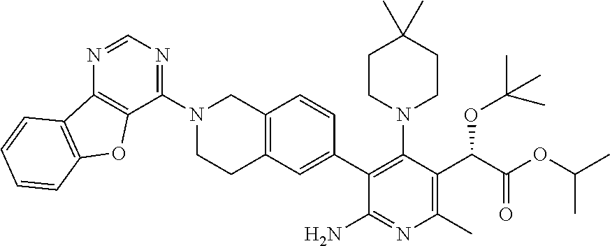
C12=C(N=CN=C1N1CCC3=C(C1)C=CC(C1=C(N4CCC(C)(C)CC4)C(C(C(=O)OC(C)C)OC(C)(C)C)=C(C)N=C1N)=C3)C1=C(O2)C=CC=C1
